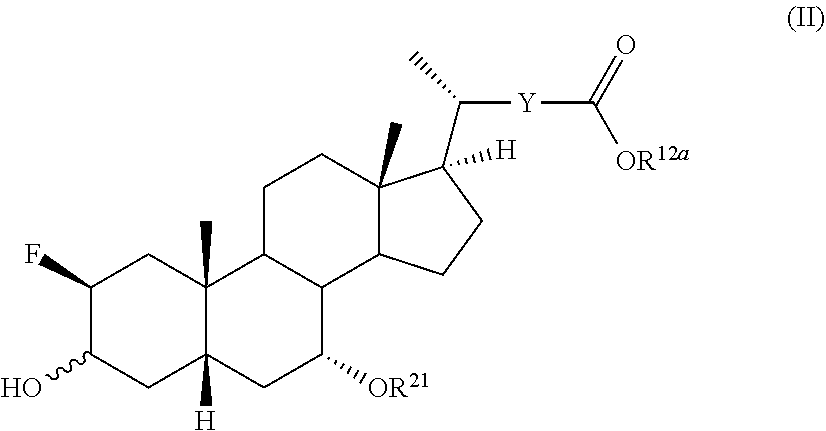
C1C2([H])C(C)(CC(F)C1O)C1CCC3(C)C([H])(C(C)[Y]C([OR12a])=O)CCC3C1C([OR21])C2
